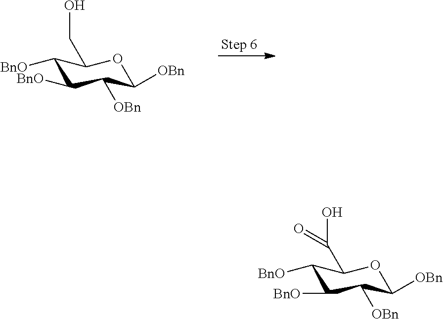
C1([BnO])C([BnO])C([OBn])C([OBn])OC1CO.C1([BnO])C([BnO])C([OBn])C([OBn])OC1C(O)=O
